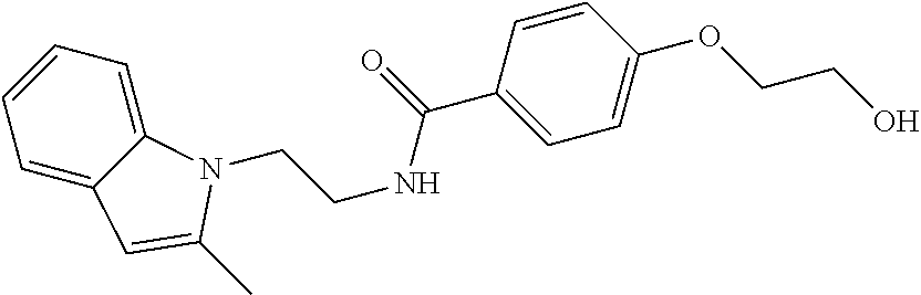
C1=C2C(=CC=C1)N(CCNC(=O)C1=CC=C(OCCO)C=C1)C(C)=C2
